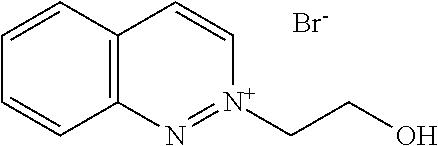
C12=C(C=CC=C1)C=C[N+](CCO)=N2.[Br-]
